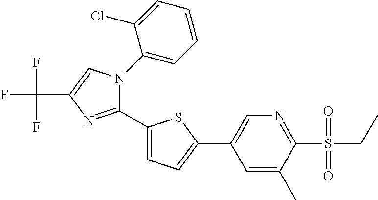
C1(C2=CC=C(C3=CN=C(S(=O)(=O)CC)C(C)=C3)S2)=NC(C(F)(F)F)=CN1C1=CC=CC=C1Cl
